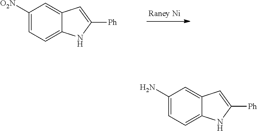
C1([O2N])=CC=C2C(=C1)C=C([Ph])N2.C1(N)=CC=C2C(=C1)C=C([Ph])N2
